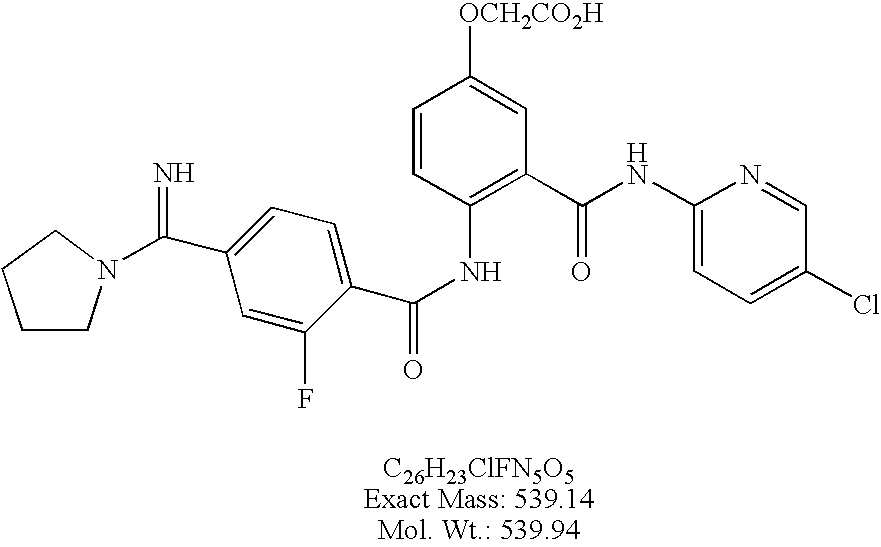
C1(NC(C2=C(NC(C3=CC=C(C(=N)N4CCCC4)C=C3F)=O)C=CC([OCH2CO2H])=C2)=O)=CC=C(Cl)C=N1
